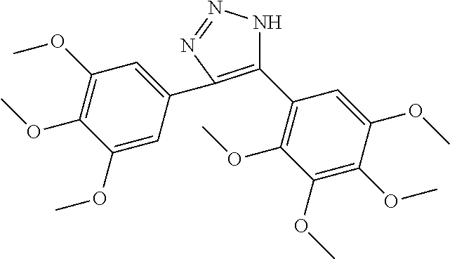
C1(C2=C(OC)C(OC)=C(OC)C(OC)=C2)=C(C2=CC(OC)=C(OC)C(OC)=C2)N=NN1
